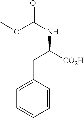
C1(CC([CO2H])NC(=O)OC)=CC=CC=C1
